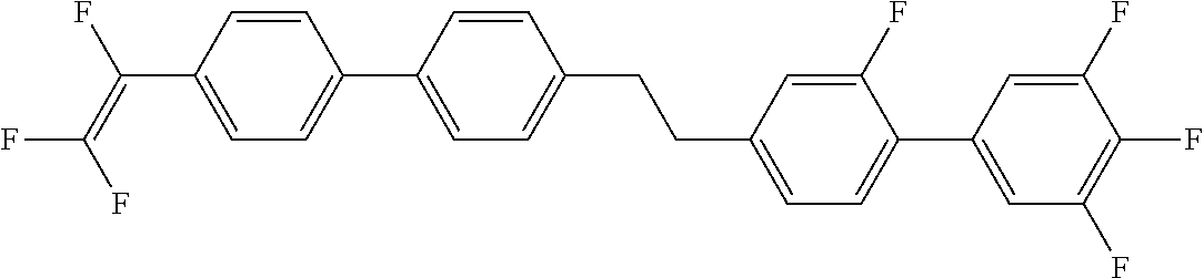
C(C1=CC=C(C2=CC(F)=C(F)C(F)=C2)C(F)=C1)CC1=CC=C(C2=CC=C(C(=C(F)F)F)C=C2)C=C1
